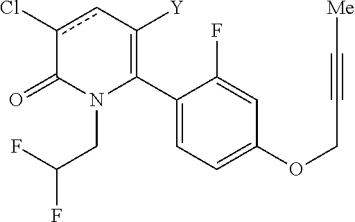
C1(C2=C([Y])cc(Cl)C(=O)N2CC(F)F)=CC=C(OCC#C[Me])C=C1F
